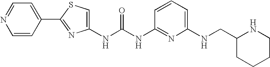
N(C(NC1=NC(NCC2CCCCN2)=CC=C1)=O)C1=CSC(C2=CC=NC=C2)=N1
